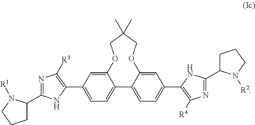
C12=CC(C3=C([R3])N=C(C4CCCN4[R1])N3)=CC=C1C1=CC=C(C3=C([R4])N=C(C4CCCN4[R2])N3)C=C1OCC(C)(C)CO2
